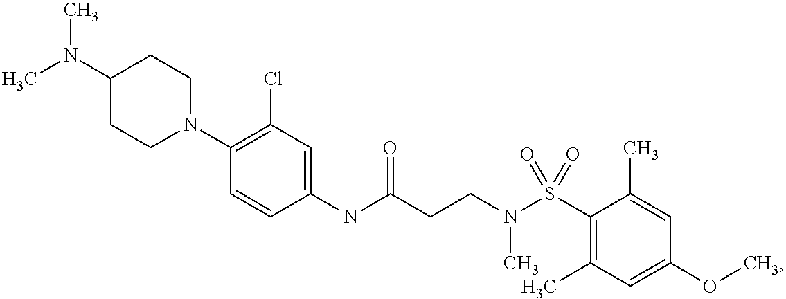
C1(NC(CCN(S(C2=C(C)C=C(OC)C=C2C)(=O)=O)C)=O)=CC(Cl)=C(N2CCC(N(C)C)CC2)C=C1
